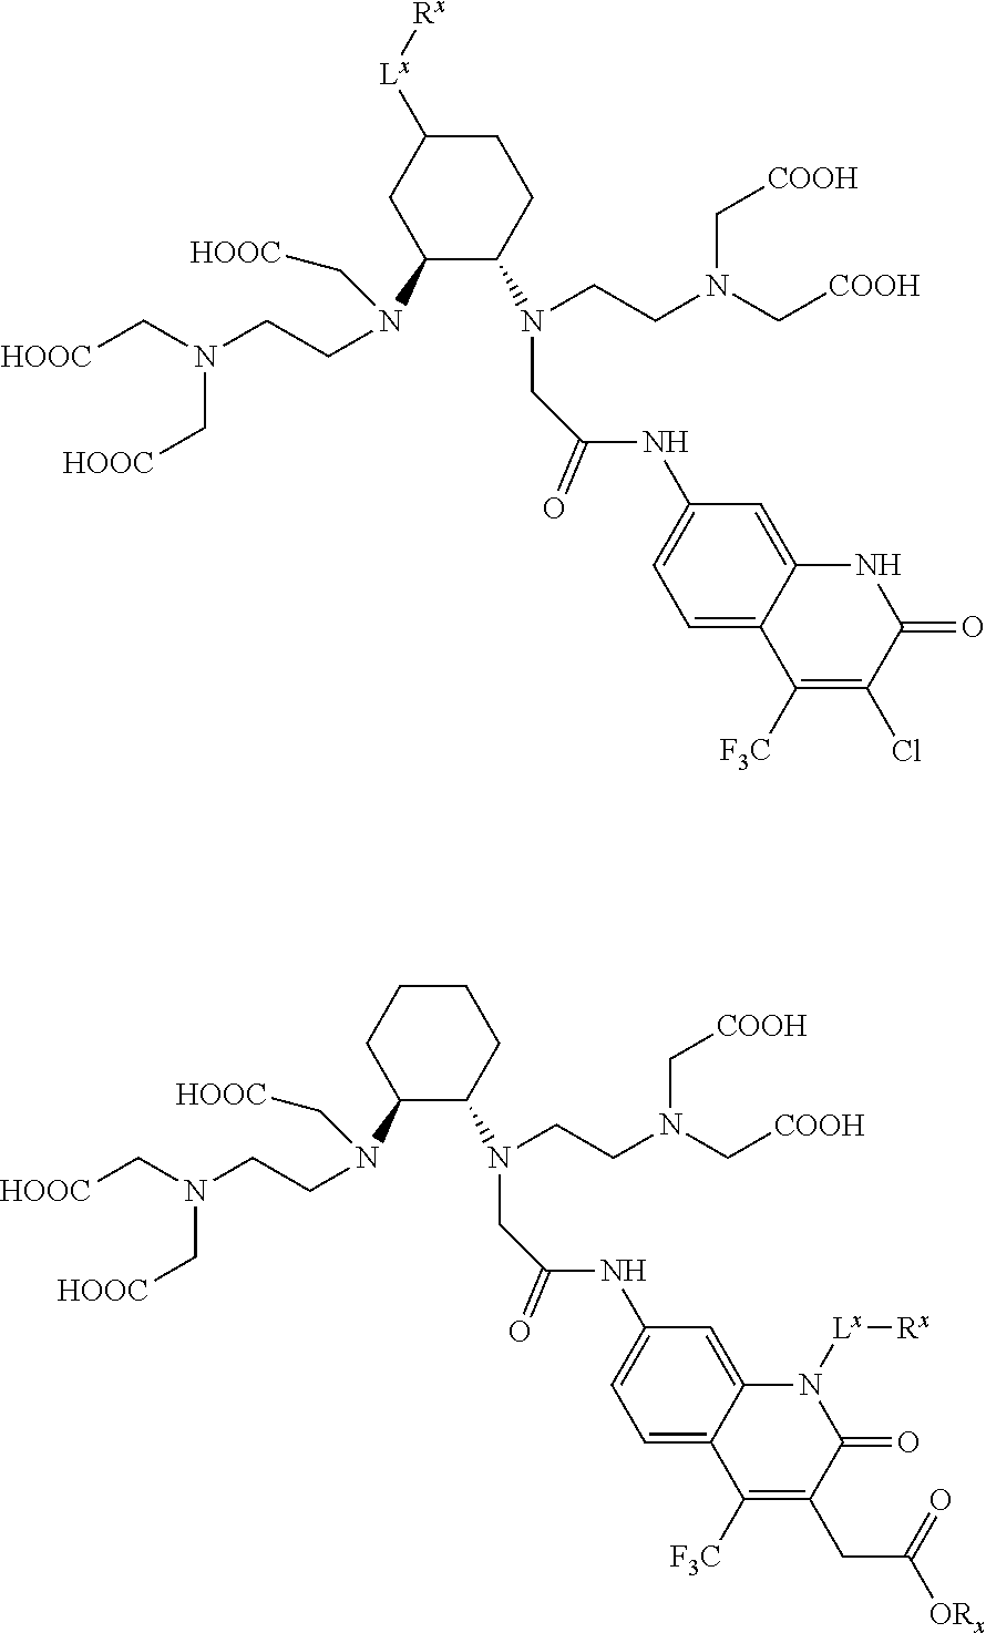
C1CC(N(CC(NC2=CC=C3C(=C2)NC(=O)C(Cl)=C3[F3C])=O)CCN(C[COOH])C[COOH])C(N(CCN(C[HOOC])C[HOOC])C[HOOC])CC1[Lx][Rx].C1CCC(N(CCN(C[HOOC])C[HOOC])C[HOOC])C(N(CC(NC2=CC=C3C(=C2)N([Lx][Rx])C(=O)C(CC([ORx])=O)=C3[F3C])=O)CCN(C[COOH])C[COOH])C1
